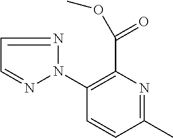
C1(N2N=CC=N2)=C(C(=O)OC)N=C(C)C=C1
